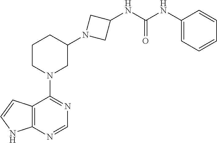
C12=C(NC=C1)N=CN=C2N1CC(N2CC(NC(NC3=CC=CC=C3)=O)C2)CCC1
